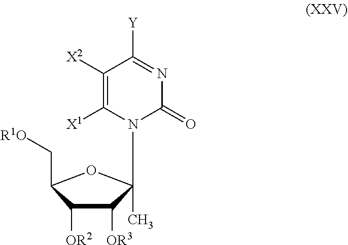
C1([OR3])C([OR2])C(C[R1O])OC1(C)N1C([X1])=C([X2])C([Y])=NC1=O
